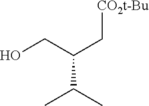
C(C(C)C)(CO)C[CO2t-Bu]
